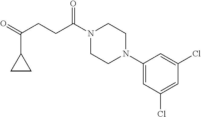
C1(N2CCN(C(CCC(=O)C3CC3)=O)CC2)=CC(Cl)=CC(Cl)=C1
